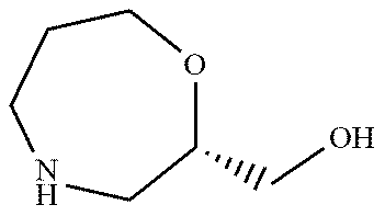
O1C(CO)C[N       H]CCC1
